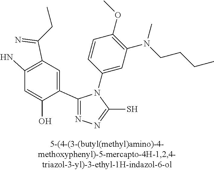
C1(C2=NN=C(S)N2C2=CC(N(CCCC)C)=C(OC)C=C2)=CC(C(=N)CC)=C(N)C=C1O
